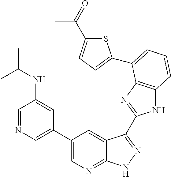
C1(C2=CN=CC(NC(C)C)=C2)=CN=C2C(=C1)C(C1=NC3=C(N1)C=CC=C3C1=CC=C(C(=O)C)S1)=NN2
